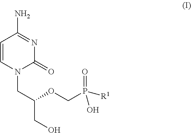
C1=CN(CC(CO)OCP(=O)([R1])O)C(=O)N=C1N
